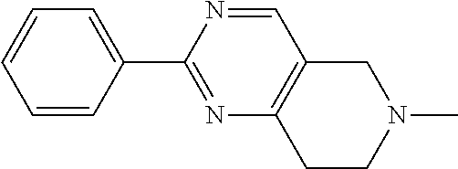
C1=CC=CC(C2=NC3=C(C=N2)CN(C)CC3)=C1
